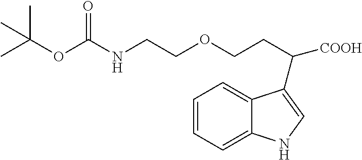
C(COCCC([COOH])C1=CNC2=CC=CC=C21)NC(OC(C)(C)C)=O
